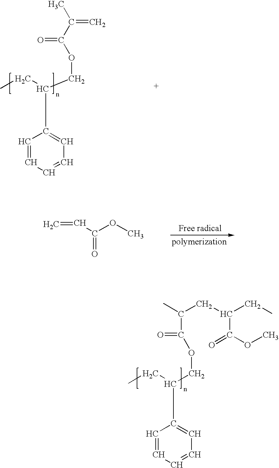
CC(=C)C(=O)OCC(CC)C1=CC=CC=C1.C=CC(OC)=O.CC(CC(CC)C(OC)=O)C(=O)OCC(CC)C1=CC=CC=C1
